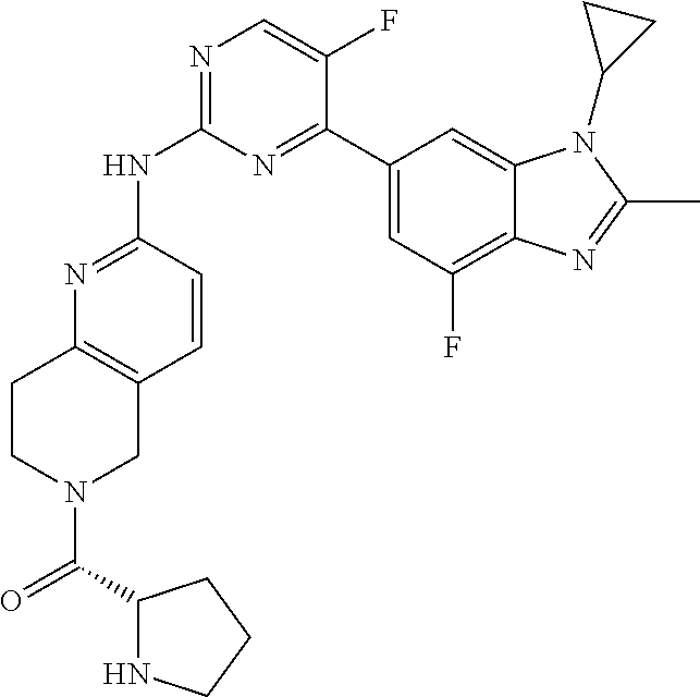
N1=C(NC2=NC=C(F)C(C3=CC(F)=C4C(=C3)N(C3CC3)C(C)=N4)=N2)C=CC2=C1CCN(C(C1NCCC1)=O)C2
